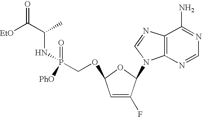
C([EtO])(C(NP(=O)([PhO])COC1C=C(F)C(N2C3=C(N=C2)C(N)=NC=N3)O1)C)=O
